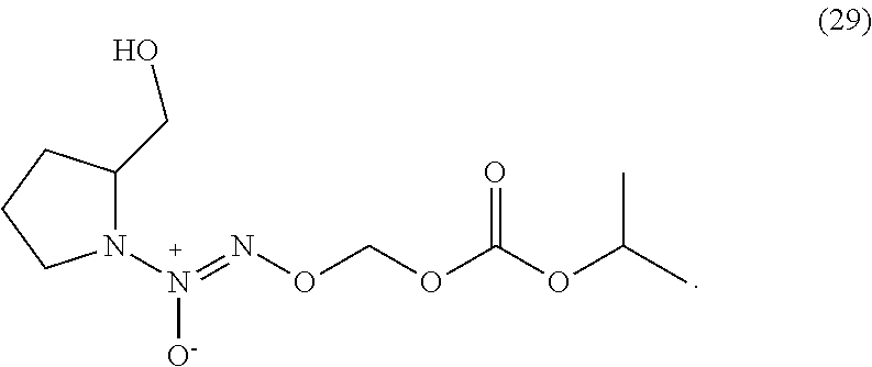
N1(N(=NOCOC(OC(C)C)=O)[O-])C(CO)CCC1
